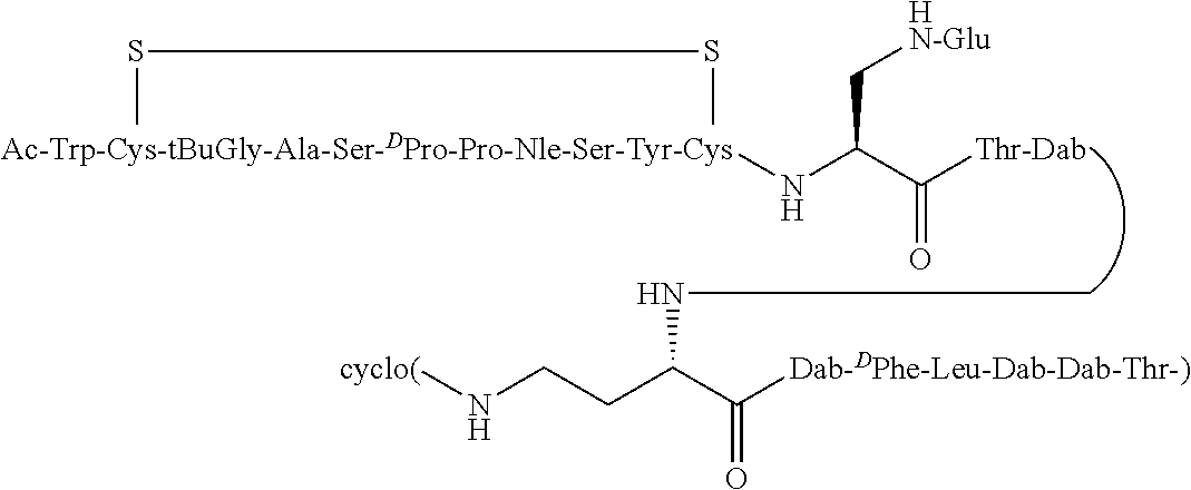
S(C)SC.N(C(CCN[cyclo(])C([Dab-DPhe-Leu-Dab-Dab-Thr-)])=O)C.[Ac-Trp-Cys-tBuGly-Ala-Ser-DPro-Pro-Nle-Ser-Tyr-Cys]NC(C([Thr-Dab])=O)C[HN-Glu]
